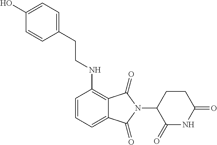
N(C1=C2C(=CC=C1)C(=O)N(C1C(=O)NC(=O)CC1)C2=O)CCC1=CC=C(O)C=C1
